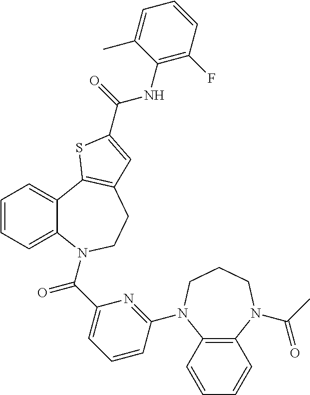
C1=CC=C2C(=C1)C1=C(CCN2C(C2=CC=CC(N3C4=C(N(C(=O)C)CCC3)C=CC=C4)=N2)=O)C=C(C(NC2=C(F)C=CC=C2C)=O)S1
